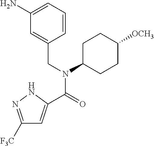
C1([F3C])=NNC(C(=O)N(CC2=CC(N)=CC=C2)C2CCC([OCH3])CC2)=C1
